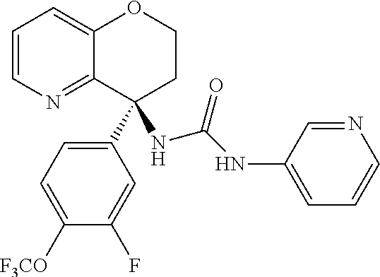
C1=CN=C2C(=C1)OCCC2(C1=CC=C([F3CO])C(F)=C1)NC(=O)NC1=CC=CN=C1
